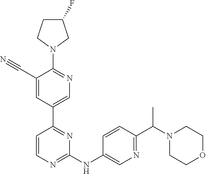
C1(F)CCN(C2=NC=C(C3=NC(NC4=CN=C(C(N5CCOCC5)C)C=C4)=NC=C3)C=C2C#N)C1
